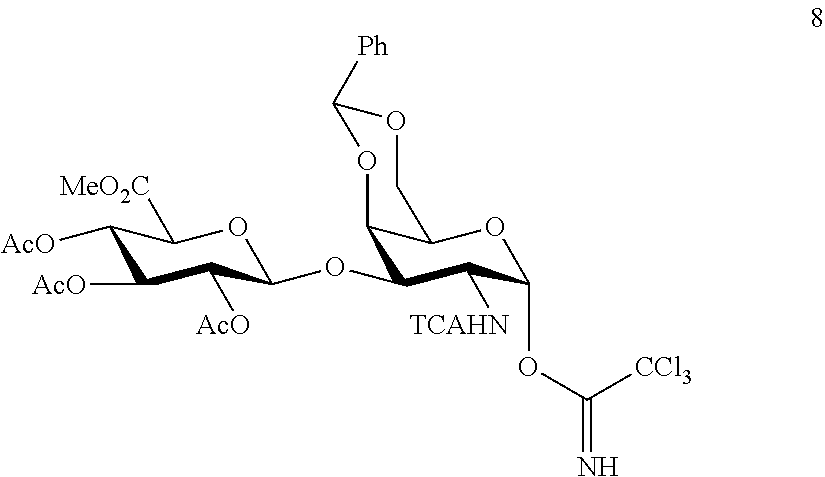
C1([AcO])C([AcO])C([AcO])C(OC2C3C(OC(OC(=N)[CCl3])C2[TCAHN])COC([Ph])O3)OC1[MeO2C]
